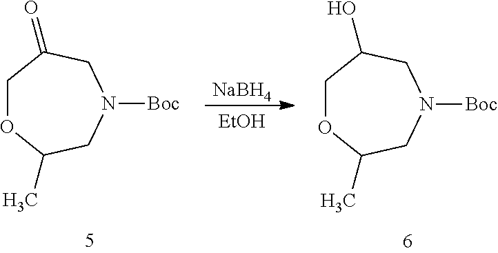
O1CC(=O)CN([Boc])CC1C.[NaBH4].[EtOH].O1CC(O)CN([Boc])CC1C
